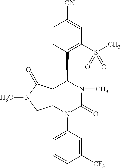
C12=C(N(C3=CC=CC([CF3])=C3)C(=O)N(C)C1C1=C(S(C)(=O)=O)C=C([CN])C=C1)CN(C)C2=O
